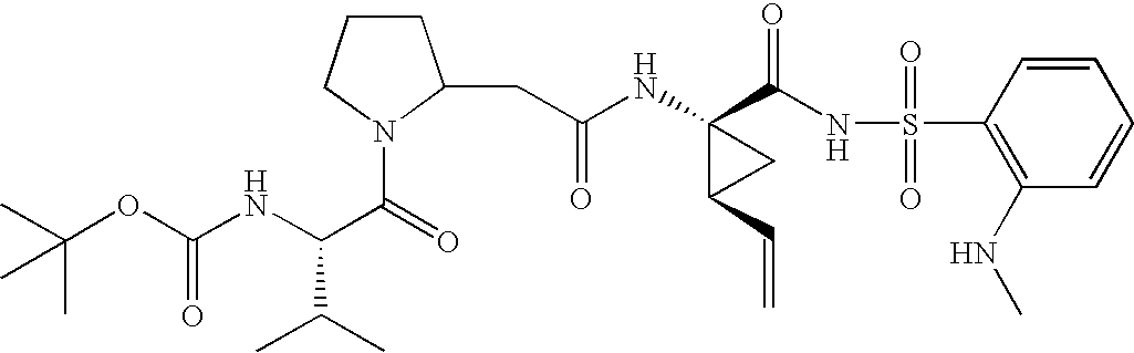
N(C1(C(NS(C2=C(NC)C=CC=C2)(=O)=O)=O)C(C=C)C1)C(CC1CCCN1C(=O)C(NC(OC(C)(C)C)=O)C(C)C)=O
